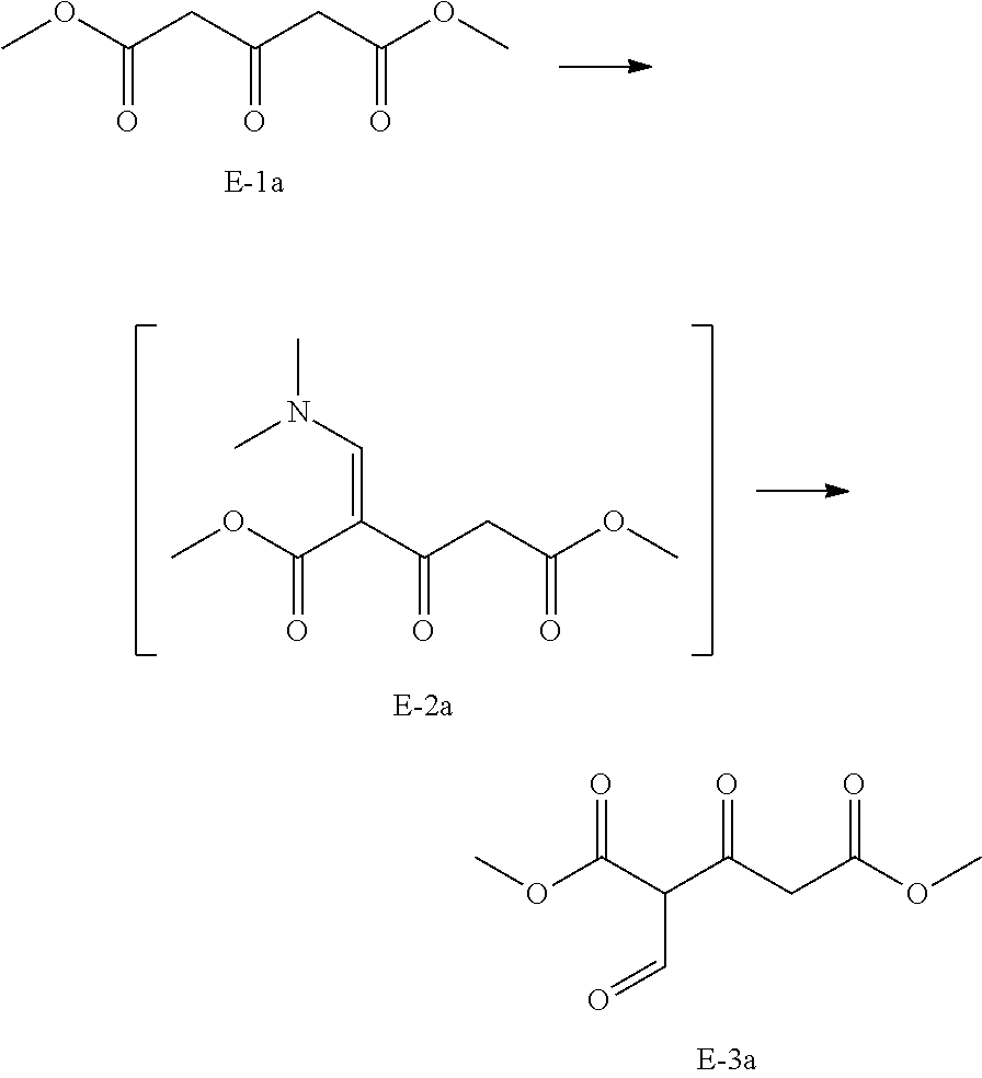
O(C(=O)CC(=O)CC(OC)=O)C.O(C(=O)C(C(=O)CC(OC)=O)=CN(C)C)C.O(C(=O)C(C(=O)CC(OC)=O)C=O)C
